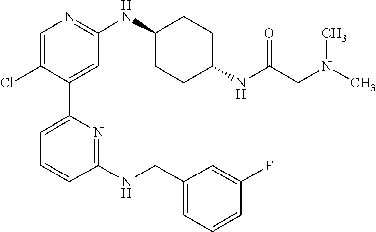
C1=C(Cl)C(C2=CC=CC(NCC3=CC=CC(F)=C3)=N2)=CC(NC2CCC(NC(CN(C)C)=O)CC2)=N1
